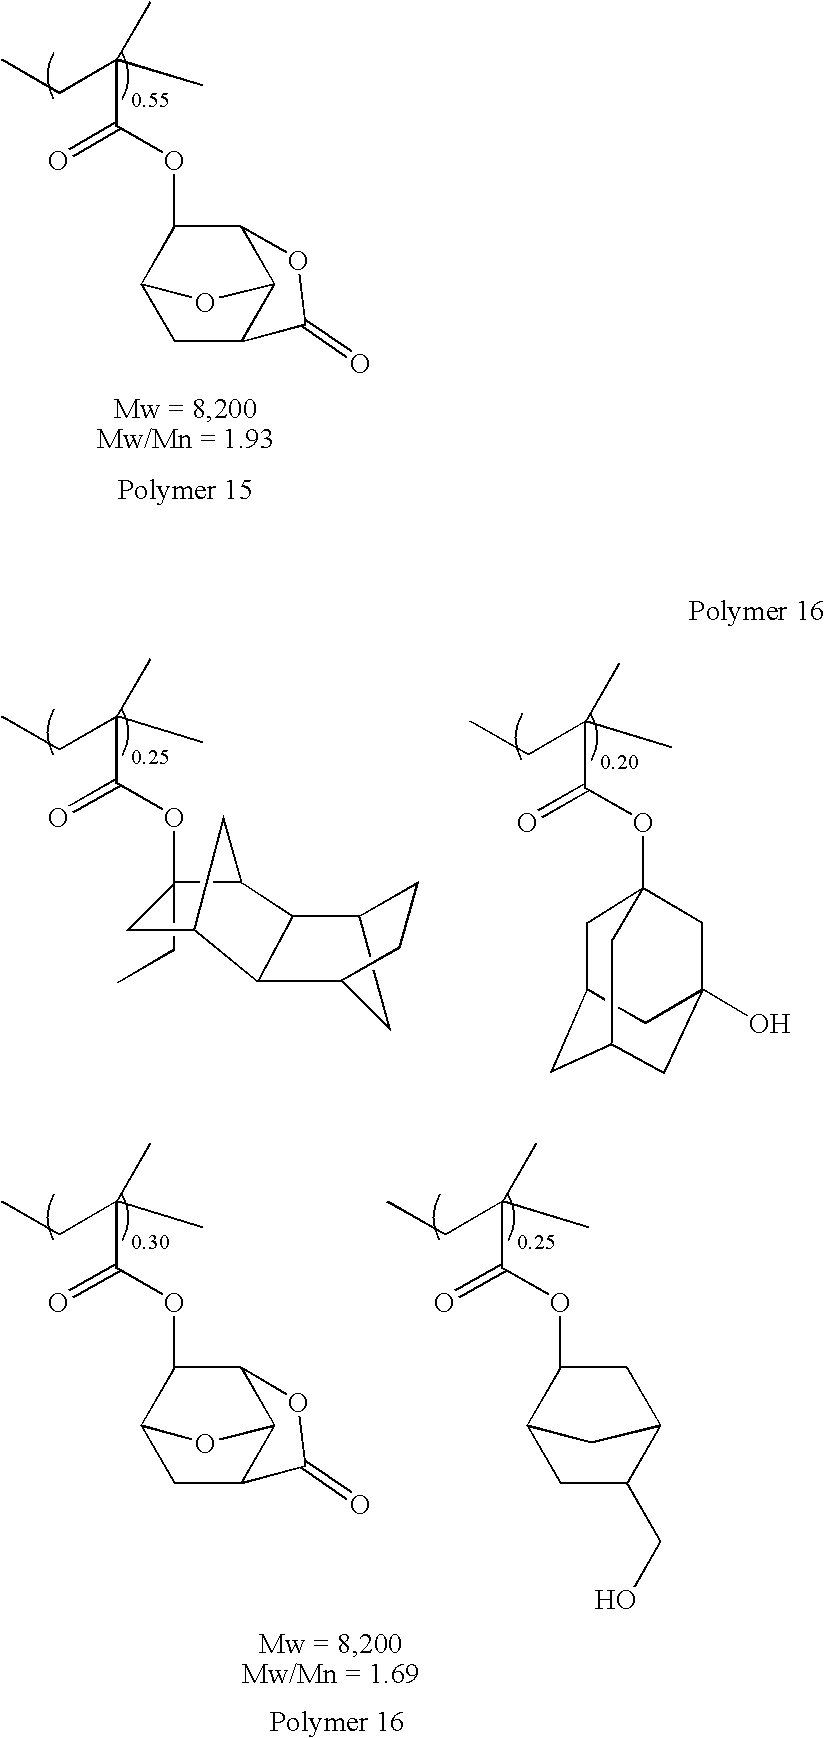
C1(CC)(OC(C(CC)(C)C)=O)CC2CC1C1C3CC(C21)CC3.C12(OC(C(CC)(C)C)=O)CC3CC(CC(O)(C1)C3)C2.C1(OC(C(CC)(C)C)=O)C2CC3C(C1OC3=O)O2.C1(OC(C(CC)(C)C)=O)C2CC3C(C1OC3=O)O2.C1(OC(C(CC)(C)C)=O)C2CC(CO)C(C1)C2
